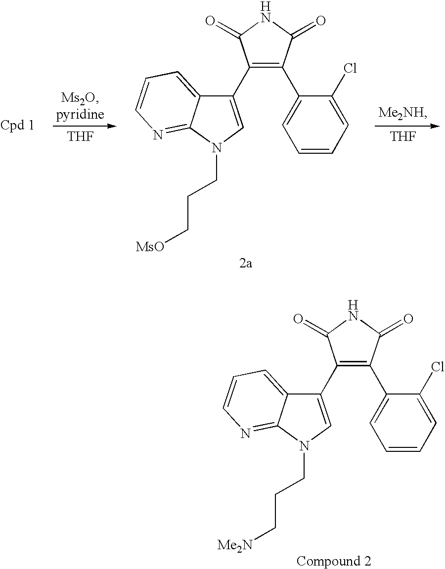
C1(C2=CN(CCC[Me2N])C3=NC=CC=C23)=C(C2=CC=CC=C2Cl)C(=O)NC1=O.C1(C2=CN(CCC[MsO])C3=NC=CC=C23)=C(C2=CC=CC=C2Cl)C(=O)NC1=O.[THF].[THF]
